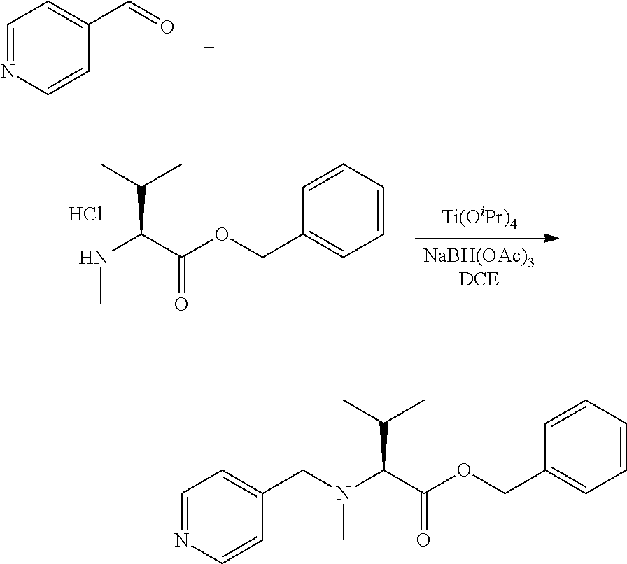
C1=NC=CC(C=O)=C1.[NaBH(OAc)3DCE].[Ti(OiPr)4].C(C(OCC1=CC=CC=C1)=O)(C(C)C)NC.Cl.C1=NC=CC(CN(C(C(OCC2=CC=CC=C2)=O)C(C)C)C)=C1
